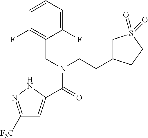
C1([F3C])=NNC(C(=O)N(CC2=C(F)C=CC=C2F)CCC2CS(=O)(=O)CC2)=C1
